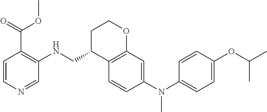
C1=CC(N(C2=CC=C(OC(C)C)C=C2)C)=CC2=C1C(CNC1=C(C(OC)=O)C=CN=C1)CCO2
